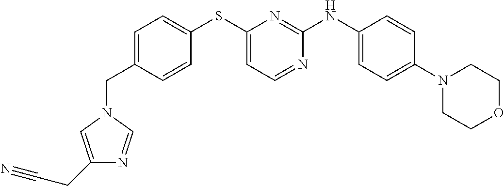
C1=CC(NC2=NC(SC3=CC=C(CN4C=C(CC#N)N=C4)C=C3)=CC=N2)=CC=C1N1CCOCC1
